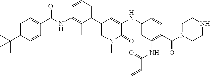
CC(C)(C1=CC=C(C(=O)NC2=C(C)C(C3=CN(C)C(=O)C(NC4=CC(NC(=O)C=C)=C(C(=O)N5CCNCC5)C=C4)=C3)=CC=C2)C=C1)C
